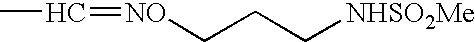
C(C)=[NO]CCC[NHSO2Me]
